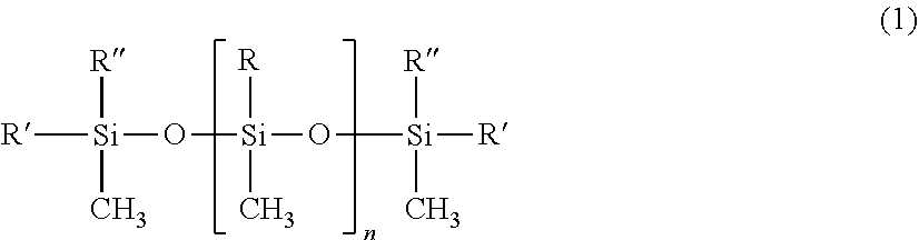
[R][Si](O[Si]([R])(C)O[Si]([R])([R])C)([R])C
